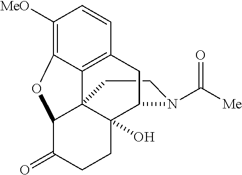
C1CN(C([Me])=O)C2C3(O)C14C1=C(C=CC([MeO])=C1OC4C(=O)CC3)C2
